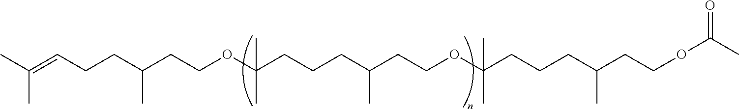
CC(=CCCC(CCOC(CCCC(CCOC(CCCC(CCOC(C)=O)C)(C)C)C)(C)C)C)C
